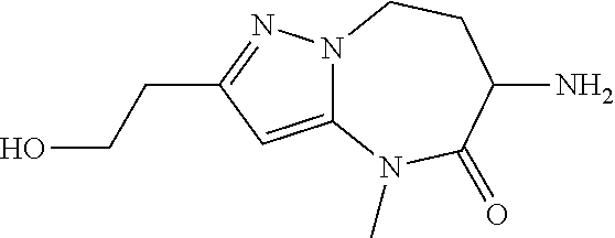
C12=CC(CCO)=NN1CCC(N)C(=O)N2C
